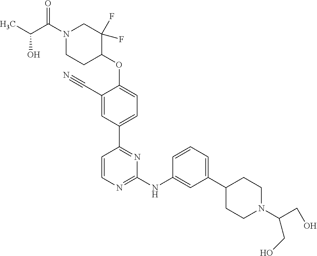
C1(C#N)=CC(C2=NC(NC3=CC(C4CCN(C(CO)CO)CC4)=CC=C3)=NC=C2)=CC=C1OC1C(F)(F)CN(C(C(C)O)=O)CC1
